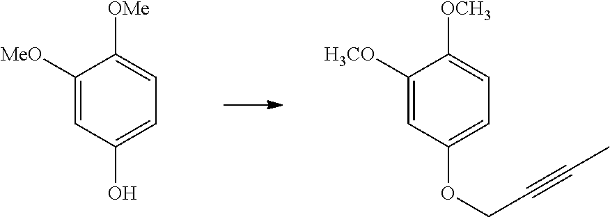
C1([MeO])=CC(O)=CC=C1[OMe].C1([H3CO])=CC(OCC#CC)=CC=C1[OCH3]
